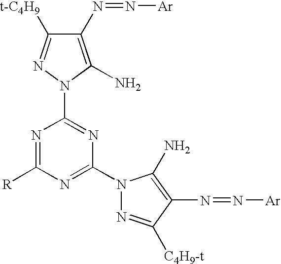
C1(N=N[Ar])=C(N)N(C2=NC(N3N=C([C4H9-t])C(N=N[Ar])=C3N)=NC([R])=N2)N=C1[t-C4H9]
